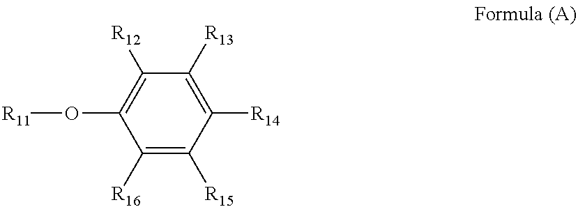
C1([R14])=C([R13])C([R12])=C(O[R11])C([R16])=C1[R15]
